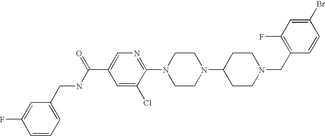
C1(Br)=CC(F)=C(CN2CCC(N3CCN(C4=NC=C(C(NCC5=CC=CC(F)=C5)=O)C=C4Cl)CC3)CC2)C=C1
